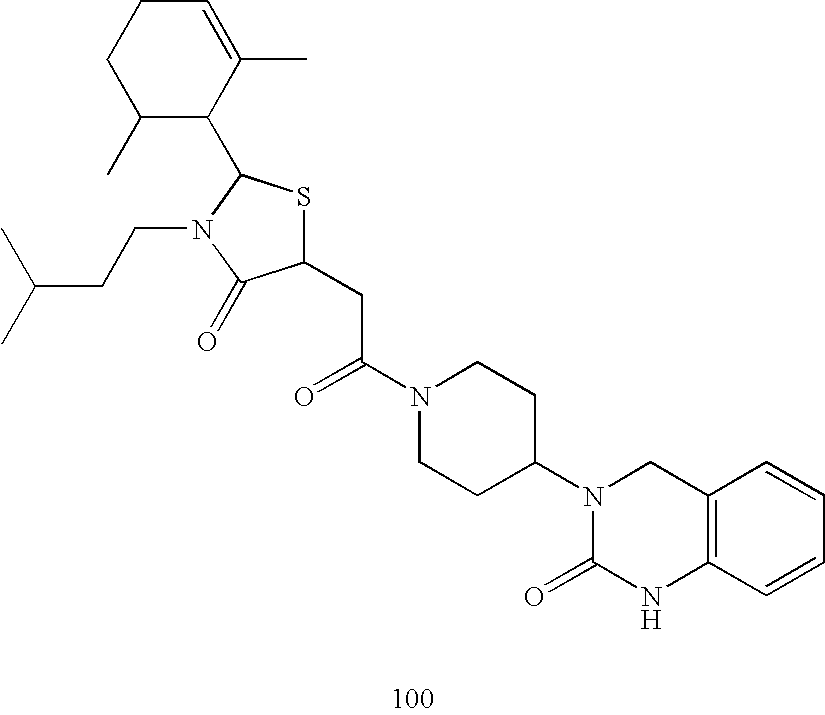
C1(CC(N2CCC(N3C(=O)NC4=C(C3)C=CC=C4)CC2)=O)SC(C2C(C)=CCCC2C)N(CCC(C)C)C1=O
